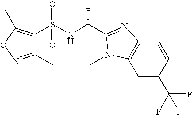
S(NC(C1=NC2=C(C=C(C(F)(F)F)C=C2)N1CC)C)(=O)(=O)C1=C(C)ON=C1C
